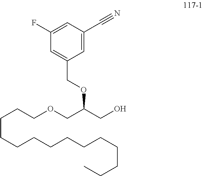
C1=C(C#N)C=C(F)C=C1COC(CO)COCCCCCCCCCCCCCC
